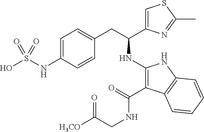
C1=C(NS(O)(=O)=O)C=CC(CC(C2=CSC(C)=N2)NC2=C(C(NCC([H3CO])=O)=O)C3=C(N2)C=CC=C3)=C1
